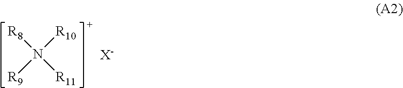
[R9]N([R10])([R11])[R8].[X-]
